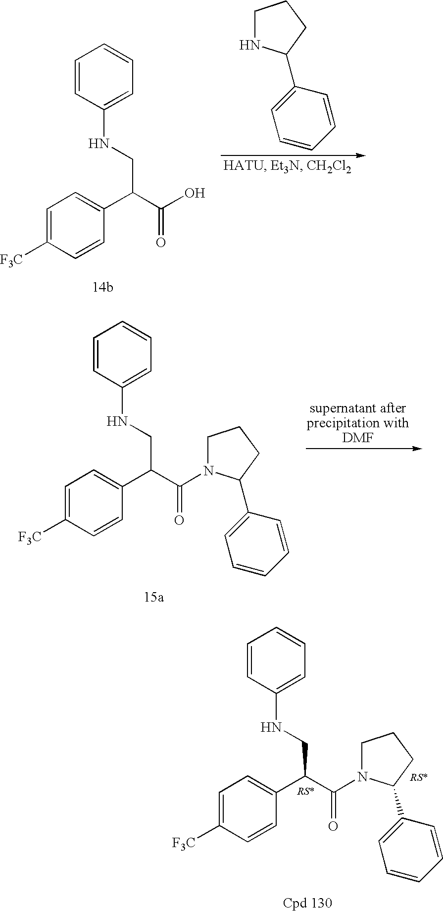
C1=C([F3C])C=CC(C(C(O)=O)CNC2=CC=CC=C2)=C1.C1NC(C2=CC=CC=C2)CC1.C1=C([F3C])C=CC(C(C(=O)N2CCCC2C2=CC=CC=C2)CNC2=CC=CC=C2)=C1.C1=C([F3C])C=CC(C(C(=O)N2CCCC2C2=CC=CC=C2)CNC2=CC=CC=C2)=C1
